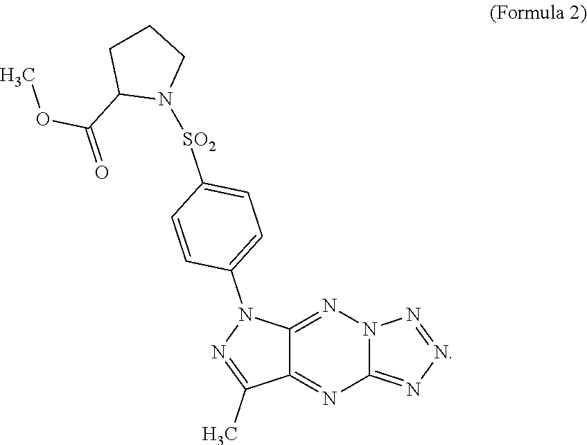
C12=NN3C(=NN=N3)N=C1C(C)=NN2C1=CC=C([SO2]N2CCCC2C(=O)OC)C=C1
